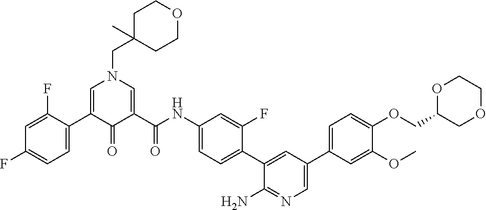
C1=C(C2=CC=C(F)C=C2F)C(=O)C(C(NC2=CC=C(C3=CC(C4=CC=C(OCC5COCCO5)C(OC)=C4)=CN=C3N)C(F)=C2)=O)=CN1CC1(C)CCOCC1
